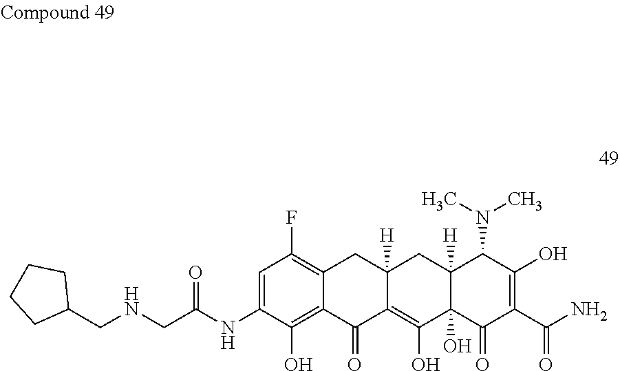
C1=C(NC(CNCC2CCCC2)=O)C(O)=C2C(=C1F)CC1([H])C(=C(O)C3(O)C([H])(C1)C(N(C)C)C(O)=C(C(N)=O)C3=O)C2=O
